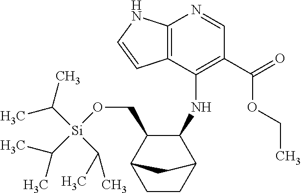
C12=C(NC=C1)N=CC(C(=O)OCC)=C2NC1C(CO[Si](C(C)C)(C(C)C)C(C)C)C2CCC1C2
